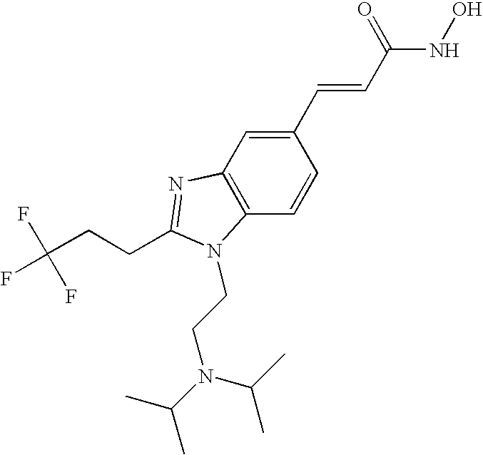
C12=C(C=C(C=CC(=O)NO)C=C1)N=C(CCC(F)(F)F)N2CCN(C(C)C)C(C)C
